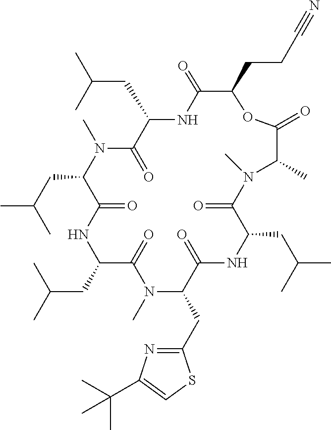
C(C1C(=O)NC(CC(C)C)C(=O)N(C)C(CC(C)C)C(=O)NC(CC(C)C)C(=O)N(C)C(CC2=NC(C(C)(C)C)=CS2)C(=O)NC(CC(C)C)C(=O)N(C)C(C)C(=O)O1)CC#N
